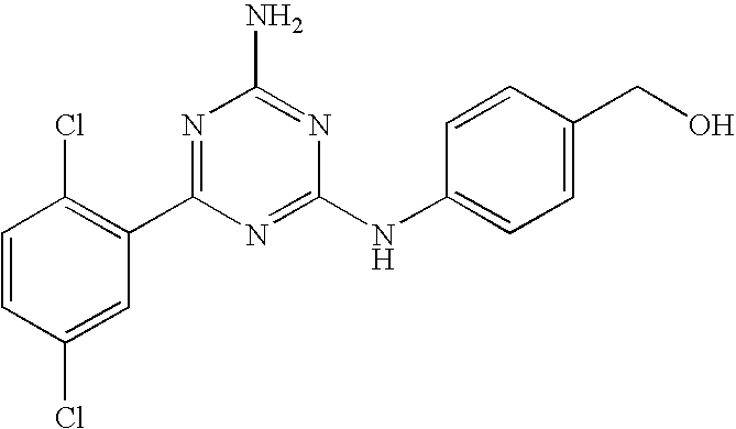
C1=CC(Cl)=CC(C2=NC(N)=NC(NC3=CC=C(CO)C=C3)=N2)=C1Cl
